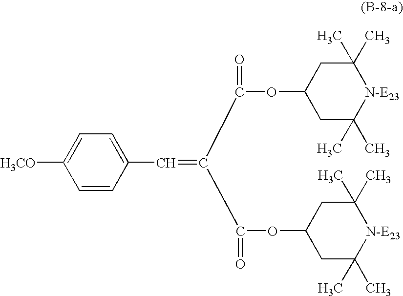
C1=CC(C=C(C(=O)OC2CC(C)(C)[N-E23]C(C)(C)C2)C(OC2CC(C)(C)[N-E23]C(C)(C)C2)=O)=CC=C1[H3CO]
